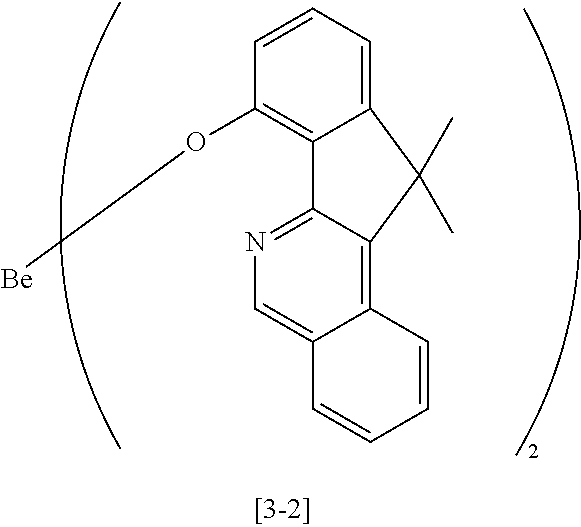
C12=CC=CC(O[Be])=C1C1=NC=C3C(=C1C2(C)C)C=CC=C3
